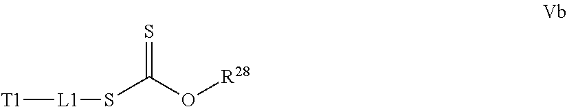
[T1][L1]SC(O[R28])=S
